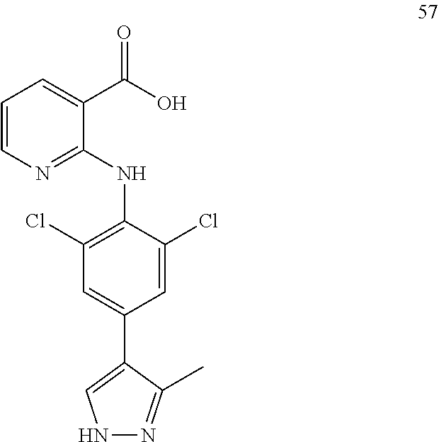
C1=CN=C(NC2=C(Cl)C=C(C3=CNN=C3C)C=C2Cl)C(C(O)=O)=C1
